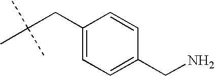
C1(CC(C)(C)C)=CC=C(CN)C=C1
